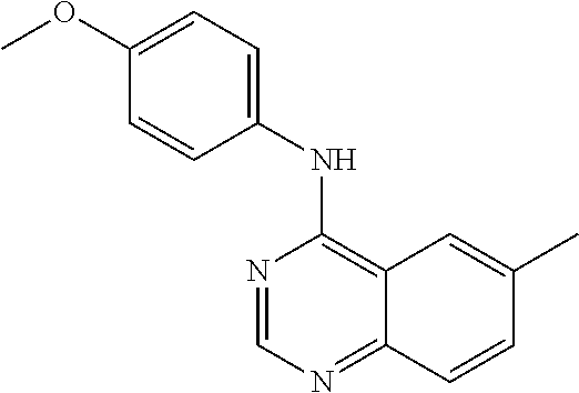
C1(OC)=CC=C(NC2=C3C(=NC=N2)C=CC(C)=C3)C=C1
